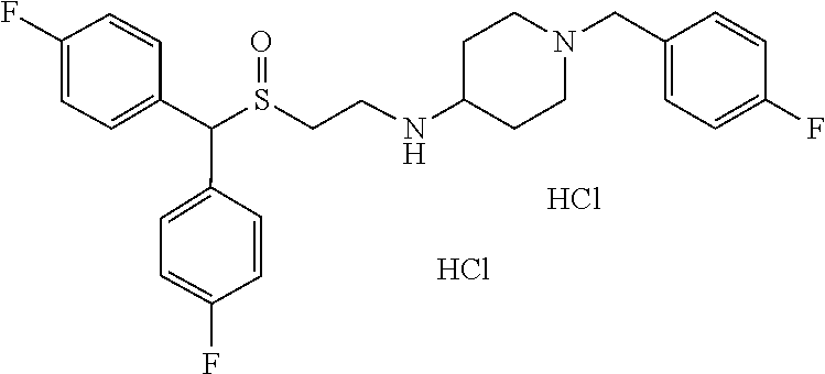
Cl.S(CCNC1CCN(CC2=CC=C(F)C=C2)CC1)(C(C1=CC=C(F)C=C1)C1=CC=C(F)C=C1)=O.Cl
